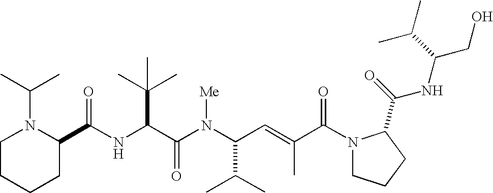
N(C(C(N(C(C(C)C)C=C(C)C(N1CCCC1C(=O)NC(CO)C(C)C)=O)[Me])=O)C(C)(C)C)C(C1N(C(C)C)CCCC1)=O
